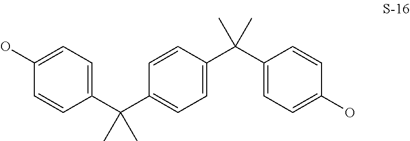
C1(C(C2=CC=C(C(C3=CC=C(O)C=C3)(C)C)C=C2)(C)C)=CC=C(O)C=C1
